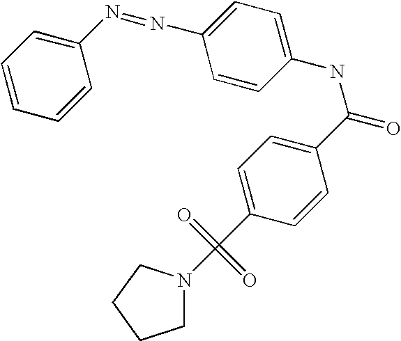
C1=CC=CC(N=NC2=CC=C(NC(C3=CC=C(C(=O)(=O)N4CCCC4)C=C3)=O)C=C2)=C1
